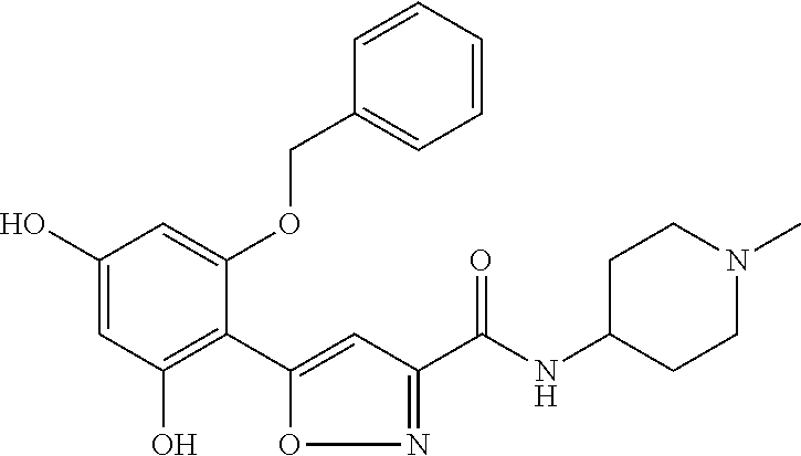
C1(O)=CC(O)=C(C2=CC(C(NC3CCN(C)CC3)=O)=NO2)C(OCC2=CC=CC=C2)=C1
